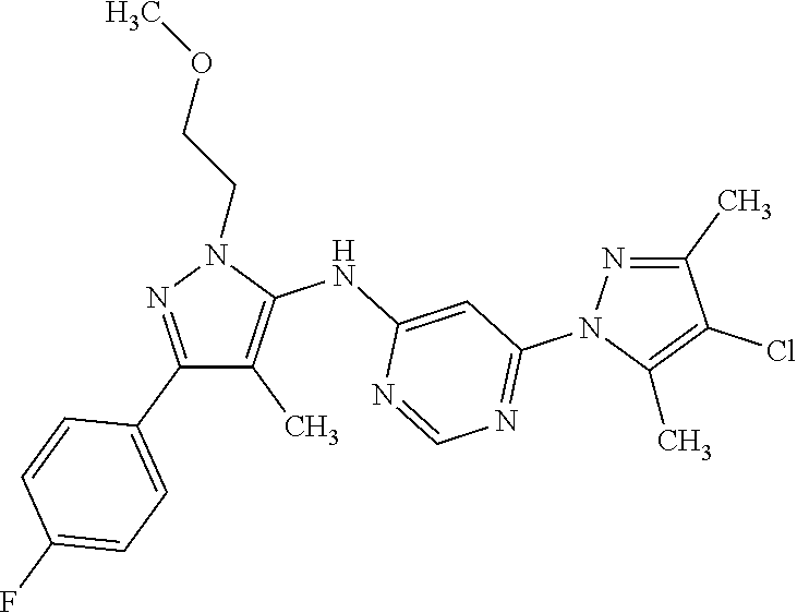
N1=C(C)C(Cl)=C(C)N1C1=NC=NC(NC2=C(C)C(C3=CC=C(F)C=C3)=NN2CCOC)=C1
